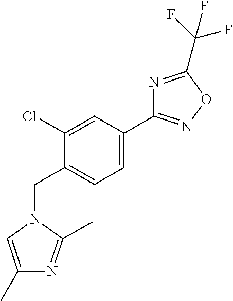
C1(C2=CC=C(CN3C(C)=NC(C)=C3)C(Cl)=C2)=NOC(C(F)(F)F)=N1
